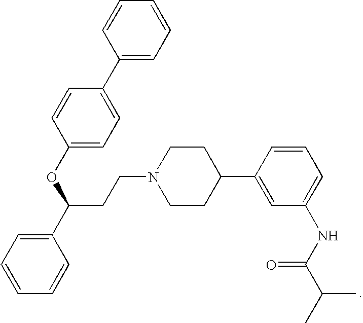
C1=CC(OC(C2=CC=CC=C2)CCN2CCC(C3=CC(NC(C(C)C)=O)=CC=C3)CC2)=CC=C1C1=CC=CC=C1
